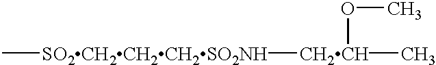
C[SO2CH2CH2CH2SO2NH][CH2CH](C)OC
